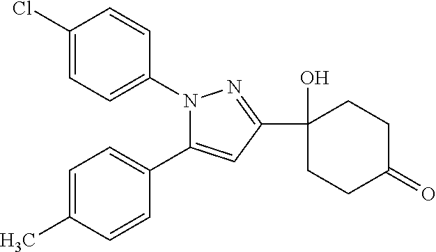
C1(Cl)=CC=C(N2C(C3=CC=C(C)C=C3)=CC(C3(O)CCC(=O)CC3)=N2)C=C1
